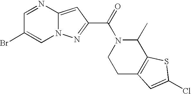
C1=NC2=CC(C(=O)N3C(C)C4=C(CC3)C=C(Cl)S4)=NN2C=C1Br
